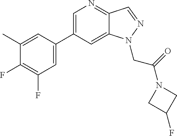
C1=C(C2=CC(F)=C(F)C(C)=C2)C=C2C(=N1)C=NN2CC(N1CC(F)C1)=O
